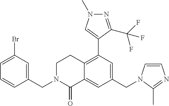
C1(CN2C=CN=C2C)=CC(C2=CN(C)N=C2C(F)(F)F)=C2C(=C1)C(=O)N(CC1=CC(Br)=CC=C1)CC2
